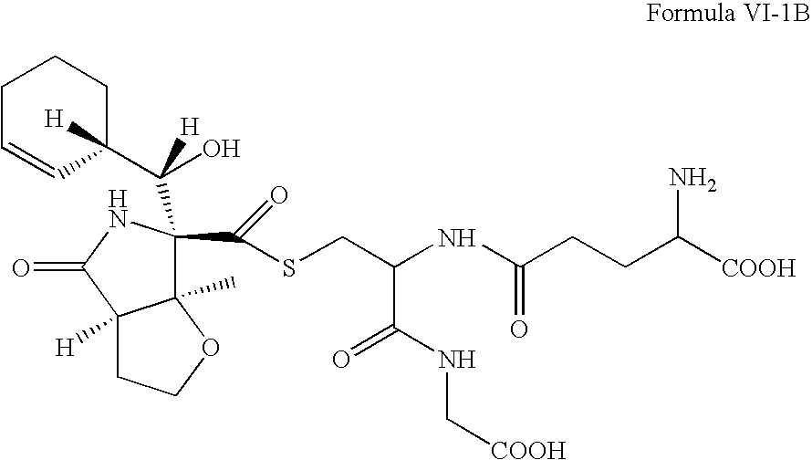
C12(C)C(C(=O)SCC(C(=O)NC[COOH])NC(CCC([COOH])N)=O)(C(C3([H])CCCC=C3)(O)[H])NC(=O)C1([H])CCO2
